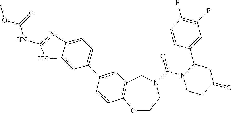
C(N1CCC(=O)CC1C1=CC(F)=C(F)C=C1)(=O)N1CCOC2=C(C1)C=C(C1=CC=C3C(=C1)NC(NC(OC)=O)=N3)C=C2
